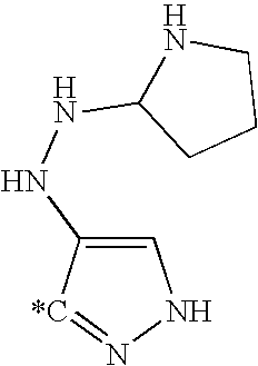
C1=C(NNC2CCCN2)[*C]=NN1
